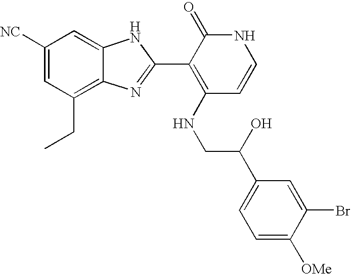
C1(CC)=C2C(=CC([NC])=C1)NC(C1=C(NCC(C3=CC=C([OMe])C(Br)=C3)O)C=CNC1=O)=N2
